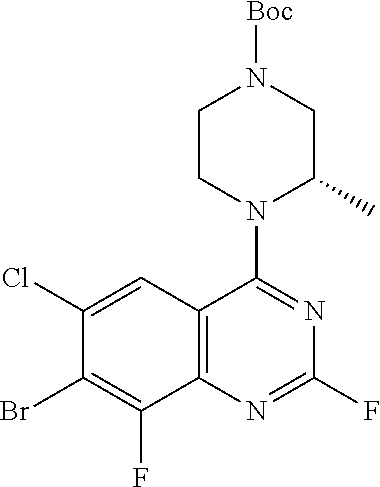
C12=C(N=C(F)N=C1N1C(C)CN([Boc])CC1)C(F)=C(Br)C(Cl)=C2
